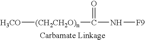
[H3CO][(CH2CH2O)n]C(=O)N[F9]
